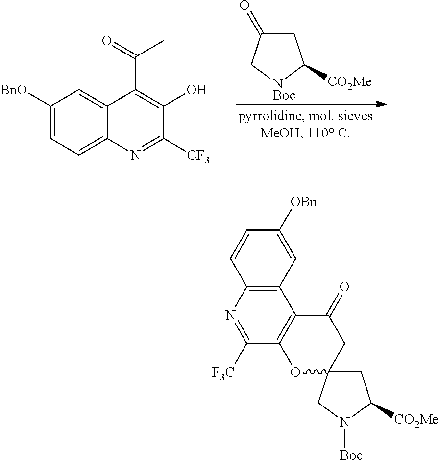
C1([BnO])=CC=C2C(=C1)C(C(=O)C)=C(O)C([CF3])=N2.C1C(=O)C[NBoc]C1[CO2Me].C12=C(N=C([F3C])C3=C1C(=O)CC1(O3)CC([CO2Me])N([Boc])C1)C=CC([OBn])=C2
